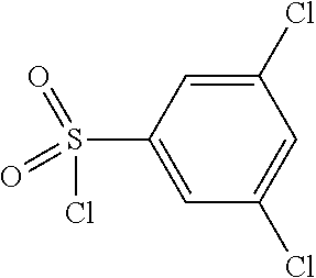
C1(Cl)=CC(S(Cl)(=O)=O)=CC(Cl)=C1
